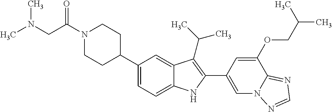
C(N1CCC(C2=CC=C3C(=C2)C(C(C)C)=C(C2=CN4C(=NC=N4)C(OCC(C)C)=C2)N3)CC1)(=O)CN(C)C
